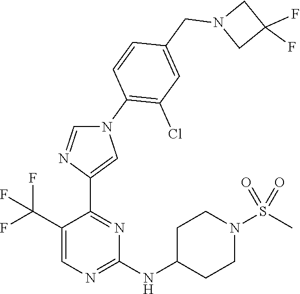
C1(C(F)(F)F)=CN=C(NC2CCN(S(C)(=O)=O)CC2)N=C1C1=CN(C2=C(Cl)C=C(CN3CC(F)(F)C3)C=C2)C=N1
